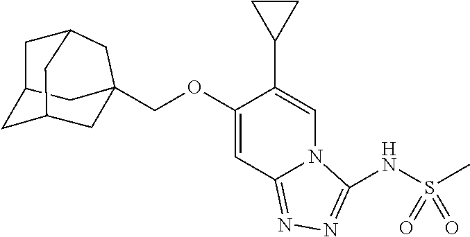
C12CC3(COC4=CC5=NN=C(NS(C)(=O)=O)N5C=C4C4CC4)CC(CC(C1)C3)C2
